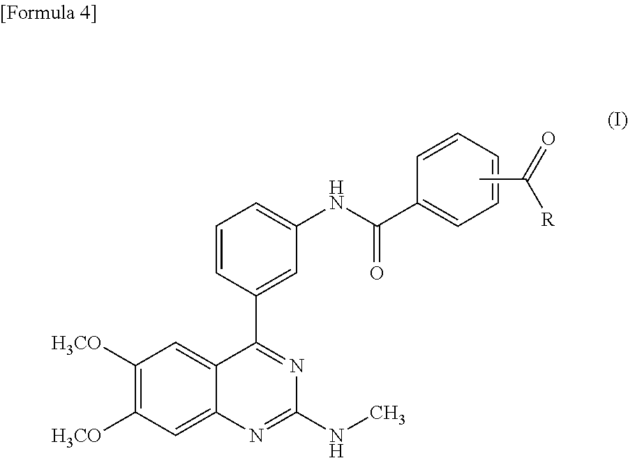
[H3CO]C1=C([H3CO])C=C2C(=C1)N=C(NC)N=C2C1=CC(NC(C2=CC=CC=C2)=O)=CC=C1.CC([R])=O
